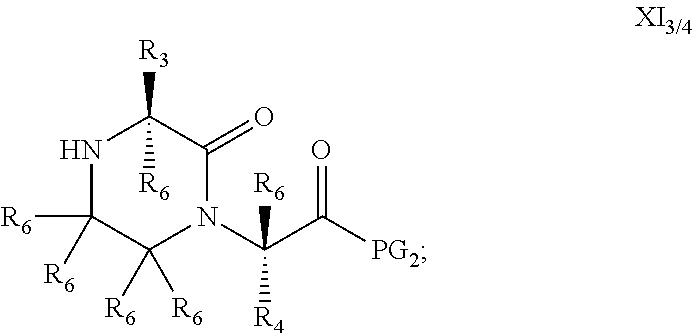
N1C([R6])([R6])C([R6])([R6])N(C(C([PG2])=O)([R6])[R4])C(=O)C1([R3])[R6]
